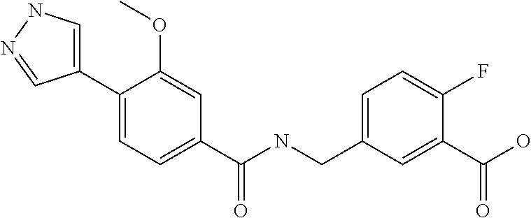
C1=C(C2=CC=C(C(=O)NCC3=CC=C(F)C(C(=O)O)=C3)C=C2OC)C=NN1
